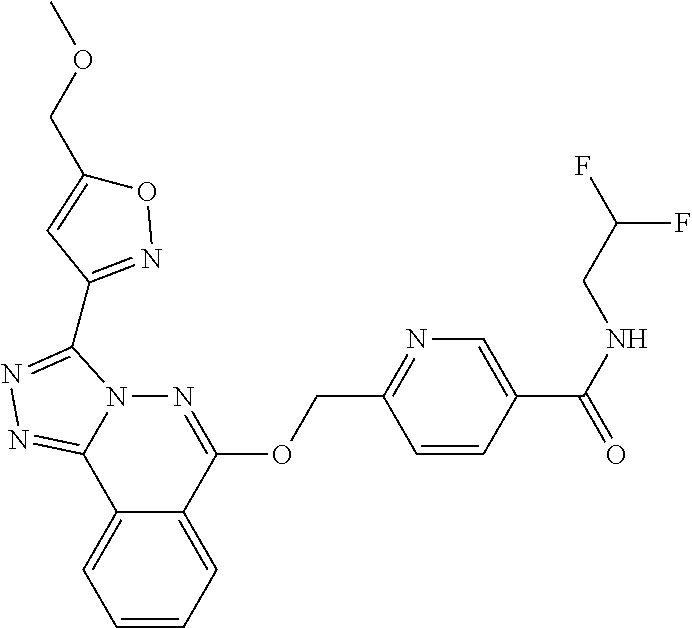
C1=CC=C2C(=C1)C1=NN=C(C3=NOC(COC)=C3)N1N=C2OCC1=NC=C(C(=O)NCC(F)F)C=C1
